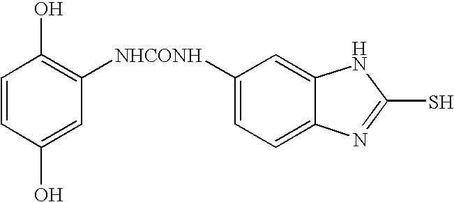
C1=CC(O)=CC([NHCONH]C2=CC=C3C(=C2)NC(S)=N3)=C1O
